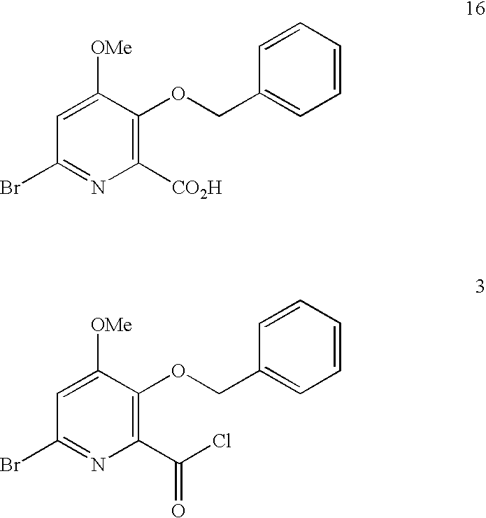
C1([CO2H])=C(OCC2=CC=CC=C2)C([OMe])=CC(Br)=N1.C1(C(Cl)=O)=C(OCC2=CC=CC=C2)C([OMe])=CC(Br)=N1
